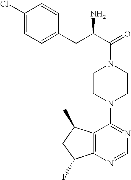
C(C1=CC=C(Cl)C=C1)C(C(=O)N1CCN(C2=NC=NC3=C2C(C)CC3F)CC1)N
